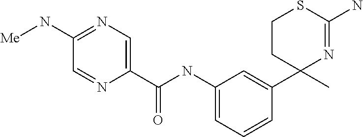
N(C1=CC=CC(C2(C)CCSC(N)=N2)=C1)C(=O)C1=CN=C(N[Me])C=N1
